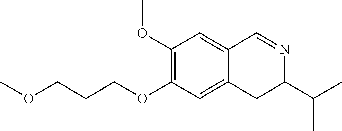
COCCCOC1=C(OC)C=C2C(=C1)CC(C(C)C)N=C2
